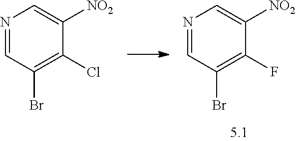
N1=CC(Br)=C(Cl)C([NO2])=C1.N1=CC(Br)=C(F)C([NO2])=C1
